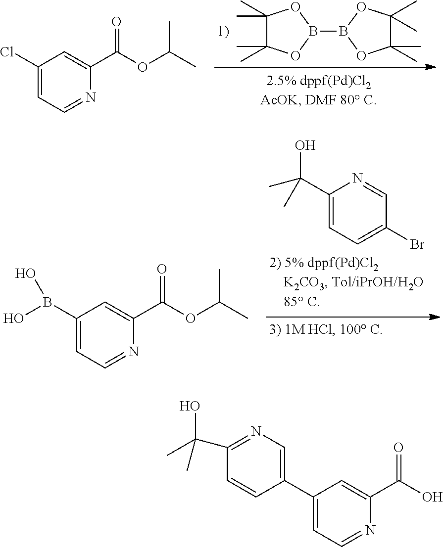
B1(B2OC(C)(C)C(C)(C)O2)OC(C)(C)C(C)(C)O1.C1(Cl)=CC=NC(C(OC(C)C)=O)=C1.C1(C(C)(C)O)=CC=C(Br)C=N1.C1(B(O)O)=CC=NC(C(OC(C)C)=O)=C1.C1(C2=CN=C(C(C)(C)O)C=C2)=CC=NC(C(O)=O)=C1
